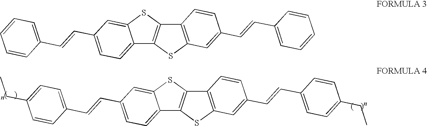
C12=CC=C(C=CC3=CC=C(CC)C=C3)C=C1SC1=C2SC2=C1C=CC(C=CC1=CC=C(CC)C=C1)=C2.C12=CC=C(C=CC3=CC=CC=C3)C=C1SC1=C2SC2=C1C=CC(C=CC1=CC=CC=C1)=C2
